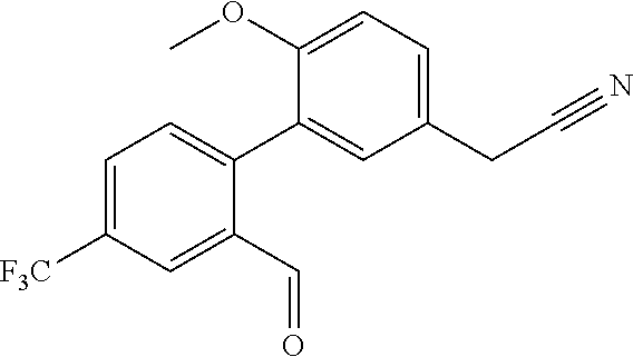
C1=C([F3C])C=C(C=O)C(C2=CC(CC#N)=CC=C2OC)=C1
